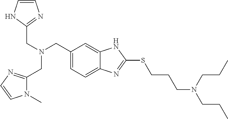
C(N(CC1=CC=C2C(=C1)NC(SCCCN(CCC)CCC)=N2)CC1=NC=CN1)C1=NC=CN1C
